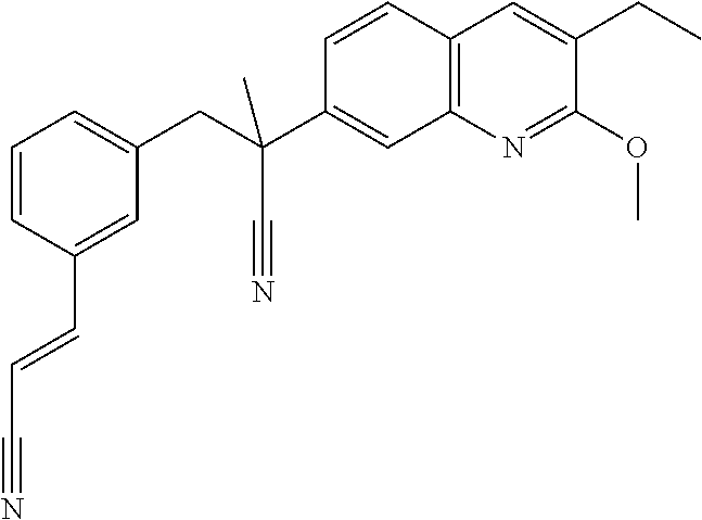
C1=CC(C=CC#N)=CC(CC(C2=CC3=C(C=C2)C=C(CC)C(OC)=N3)(C)C#N)=C1
